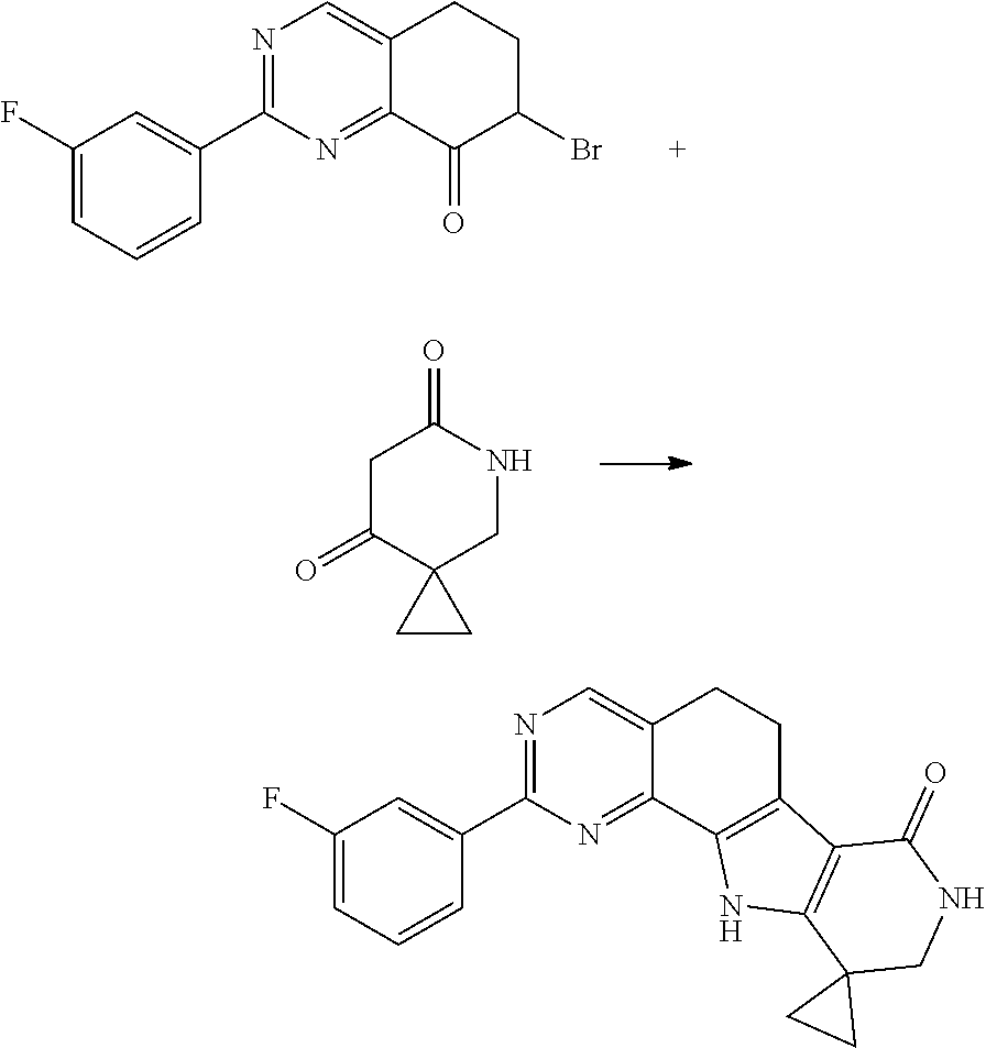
N1=C(C2=CC(F)=CC=C2)N=C2C(=C1)CCC(Br)C2=O.C1C(=O)C2(CNC1=O)CC2.N1=C(C2=CC(F)=CC=C2)N=C2C(=C1)CCC1=C2NC2=C1C(=O)NCC21CC1
